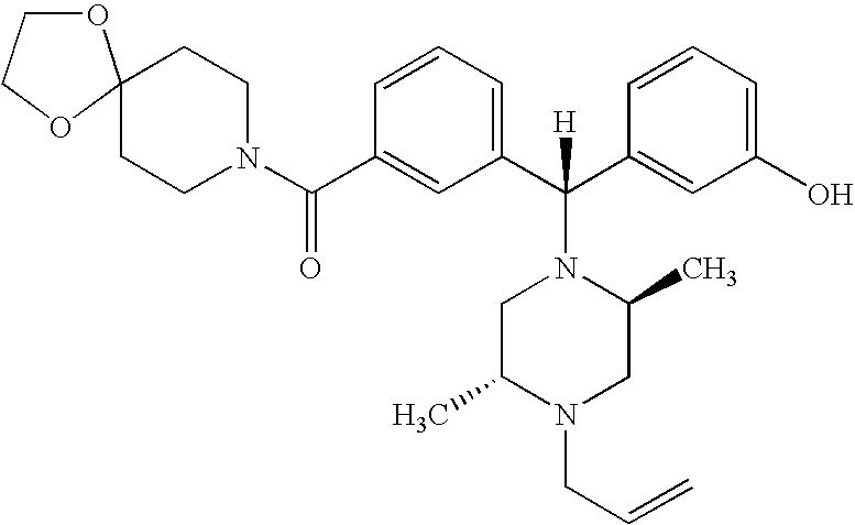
C1CN(C(C2=CC(C(C3=CC(O)=CC=C3)([H])N3CC(C)N(CC=C)CC3C)=CC=C2)=O)CCC12OCCO2
